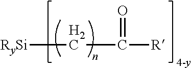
[RySi]CC([R])=O
